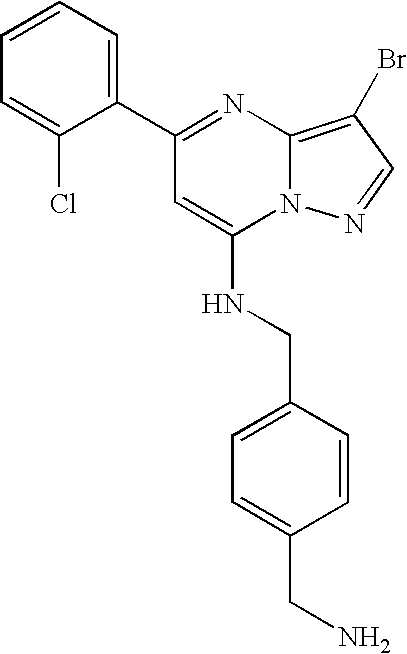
C12=C(Br)C=NN1C(NCC1=CC=C(CN)C=C1)=CC(C1=CC=CC=C1Cl)=N2
